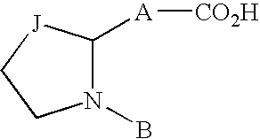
N1(B)C([A][CO2H])[J]CC1
